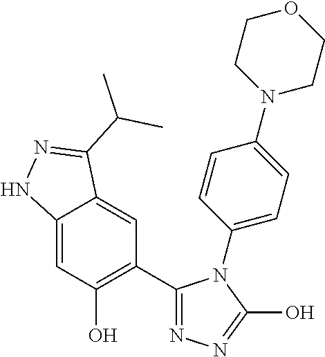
C12=CC(O)=C(C3=NN=C(O)N3C3=CC=C(N4CCOCC4)C=C3)C=C1C(C(C)C)=NN2
